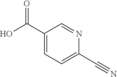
C1=C(C#N)N=CC(C(O)=O)=C1
